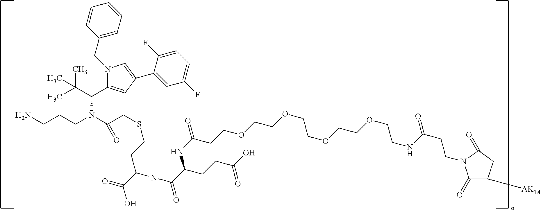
NCCCN(C(CSCCC(NC(C(NC(CCOCCOCCOCCOCCNC(=O)CCN1C(=O)C([AK1A])CC1=O)=O)CCC(=O)O)=O)C(O)=O)=O)C(C1=CC(C2=CC(F)=CC=C2F)=CN1CC1=CC=CC=C1)C(C)(C)C
